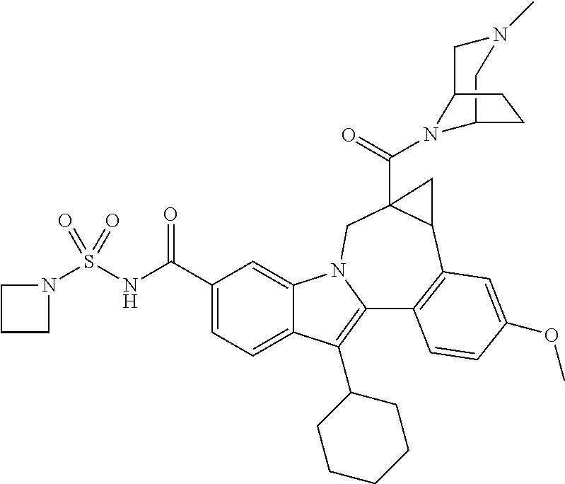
C1(C(NS(N2CCC2)(=O)=O)=O)=CC=C2C(=C1)N1C(=C2C2CCCCC2)C2=C(C3C(C(=O)N4C5CN(C)CC4CC5)(C1)C3)C=C(OC)C=C2
